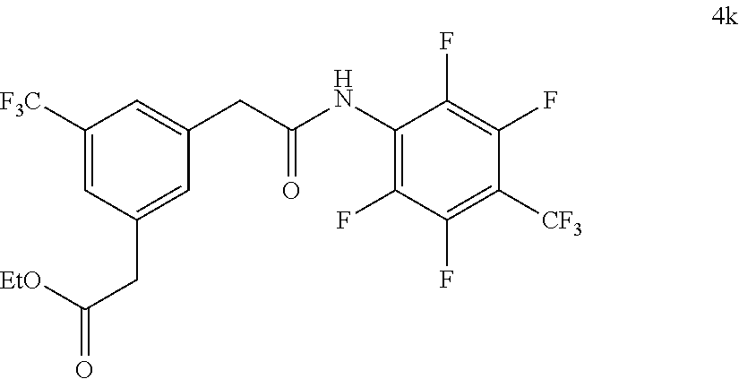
C1([F3C])=CC(CC(=O)[EtO])=CC(CC(=O)NC2=C(F)C(F)=C([CF3])C(F)=C2F)=C1
